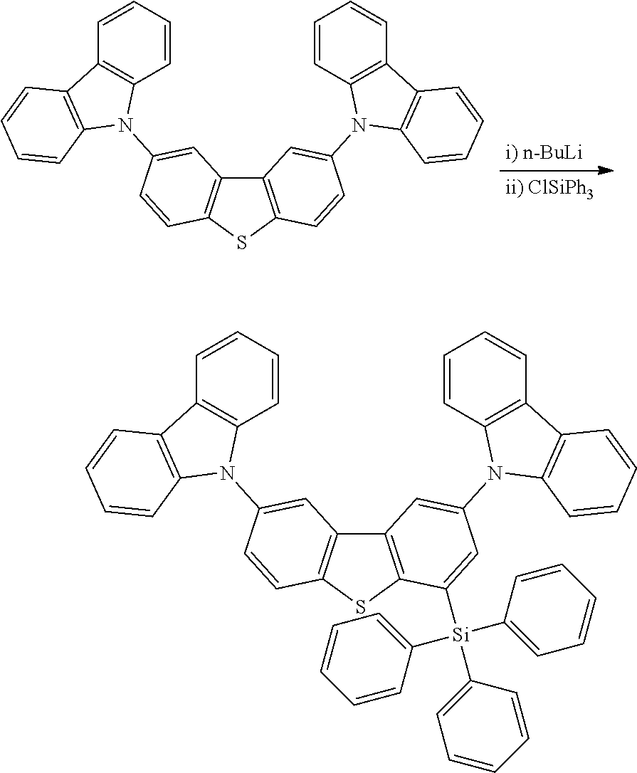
C12=C(SC3=C1C=C(N1C4=C(C5=C1C=CC=C5)C=CC=C4)C=C3)C=CC(N1C3=C(C4=C1C=CC=C4)C=CC=C3)=C2.C12=C(SC3=C1C=C(N1C4=C(C5=C1C=CC=C5)C=CC=C4)C=C3)C([Si](C1=CC=CC=C1)(C1=CC=CC=C1)C1=CC=CC=C1)=CC(N1C3=C(C4=C1C=CC=C4)C=CC=C3)=C2
